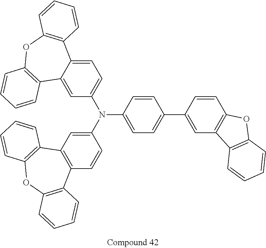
C12=C(C=C(N(C3=CC=C(C4=CC5=C(C=C4)OC4=C5C=CC=C4)C=C3)C3=CC=C4C(=C3)C3=C(OC5=C4C=CC=C5)C=CC=C3)C=C1)C1=C(OC3=C2C=CC=C3)C=CC=C1
